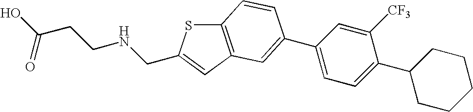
OC(CCNCC1=CC2=C(S1)C=CC(C1=CC=C(C3CCCCC3)C([CF3])=C1)=C2)=O
